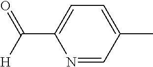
C1=C(C([H])=O)N=CC(C)=C1
